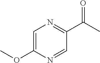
O(C1=CN=C(C(C)=O)C=N1)C
